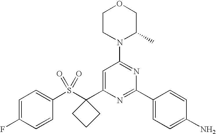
C1=C(F)C=CC(S(C2(C3=CC(N4C(C)COCC4)=NC(C4=CC=C(N)C=C4)=N3)CCC2)(=O)=O)=C1
